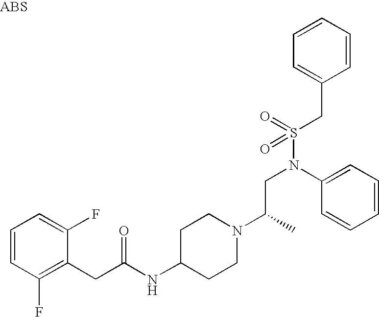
C1=CC(F)=C(CC(=O)NC2CCN(C(CN(C3=CC=CC=C3)S(CC3=CC=CC=C3)(=O)=O)C)CC2)C(F)=C1
